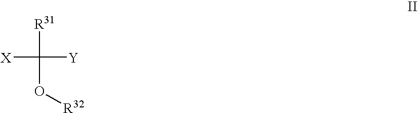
[R31]C([X])([Y])O[R32]
